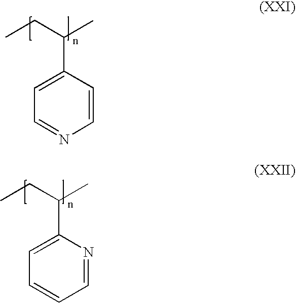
C1=C(C(CC)C)C=CN=C1.C1=C(C(CC)C)N=CC=C1
